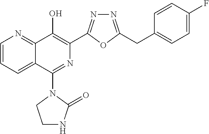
C1=CC=C2C(=N1)C(O)=C(C1=NN=C(CC3=CC=C(F)C=C3)O1)N=C2N1CCNC1=O
